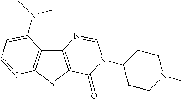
C12=C(SC3=C1C(N(C)C)=CC=N3)C(=O)N(C1CCN(C)CC1)C=N2
